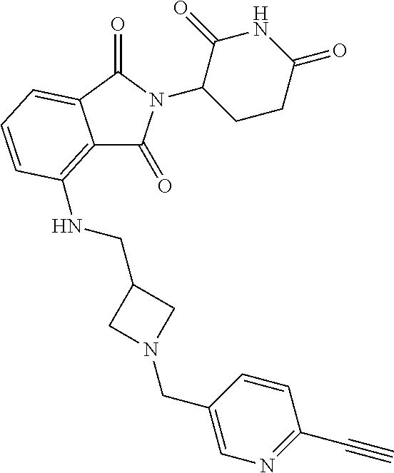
C1(N2C(=O)C3=C(NCC4CN(CC5=CN=C(C#C)C=C5)C4)C=CC=C3C2=O)CCC(=O)NC1=O
